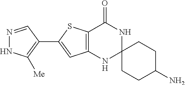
C12=C(NC3(NC1=O)CCC(N)CC3)C=C(C1=C([Me])NN=C1)S2
